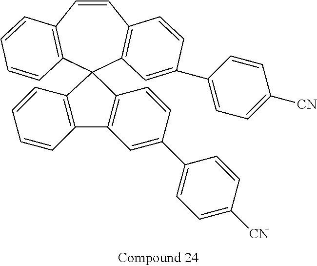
C1=CC2=C(C=C(C3=CC=C([CN])C=C3)C=C2)C2(C3=C1C=CC=C3)C1=C(C3=C2C=CC=C3)C=C(C2=CC=C([CN])C=C2)C=C1
